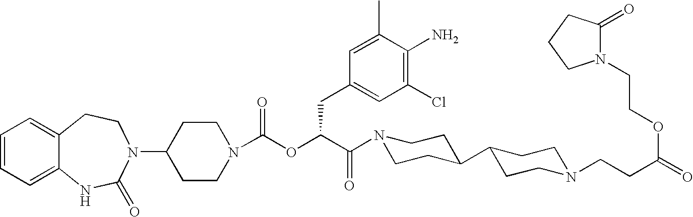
C1=CC=C2C(=C1)CCN(C1CCN(C(OC(C(N3CCC(C4CCN(CCC(=O)OCCN5C(=O)CCC5)CC4)CC3)=O)CC3=CC(Cl)=C(N)C(C)=C3)=O)CC1)C(=O)N2
